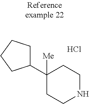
C1(C2([Me])CCNCC2)CCCC1.Cl
